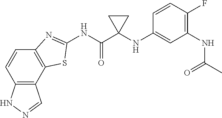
C12=C(C3=C(C=C1)N=C(NC(C1(NC4=CC(NC(=O)C)=C(F)C=C4)CC1)=O)S3)C=NN2
